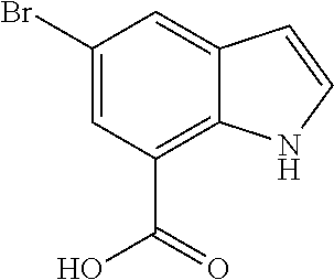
C1(Br)=CC(C(O)=O)=C2C(=C1)C=CN2
